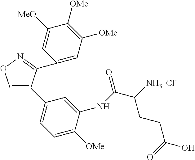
C1=C(C2=CC=C([OMe])C(NC(C([NH3+Cl-])CCC(=O)O)=O)=C2)C(C2=CC([OMe])=C([OMe])C([MeO])=C2)=NO1
